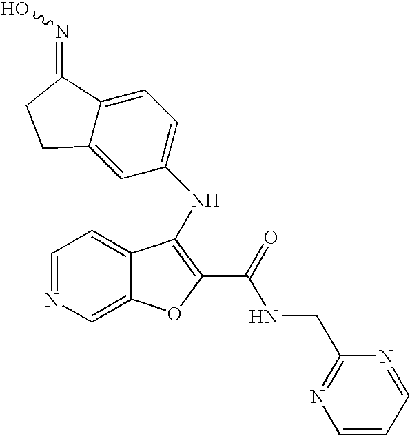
N(C1=C(C(=O)NCC2=NC=CC=N2)OC2=CN=CC=C21)C1=CC=C2C(=C1)CCC2=NO
